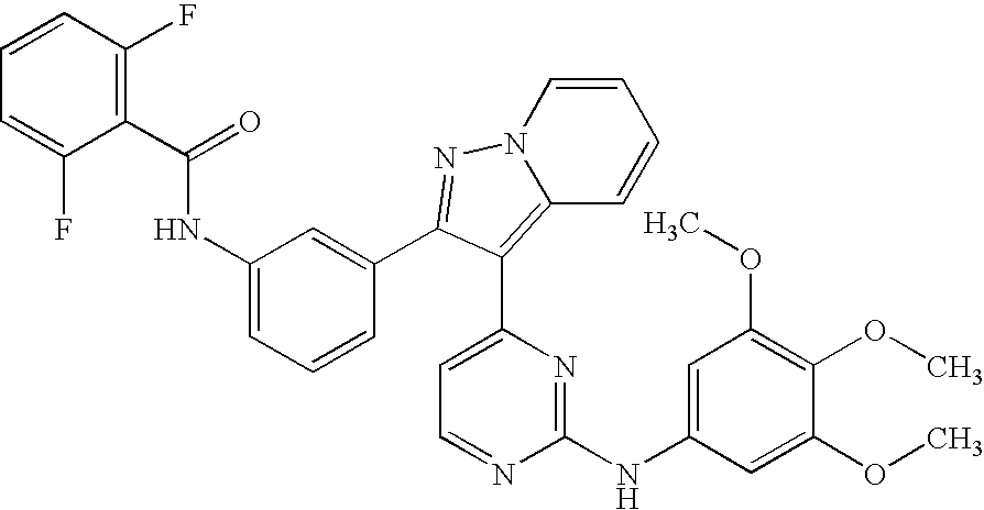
C1(C(=O)NC2=CC=CC(C3=NN4C=CC=CC4=C3C3=CC=NC(NC4=CC(OC)=C(OC)C(OC)=C4)=N3)=C2)=C(F)C=CC=C1F
